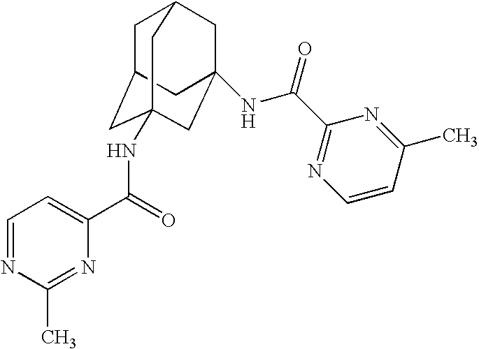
C1C2CC3(NC(C4=CC=NC(C)=N4)=O)CC(NC(C4=NC=CC(C)=N4)=O)(CC1C3)C2
